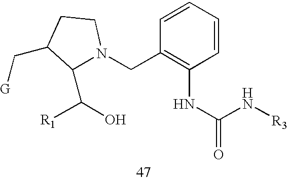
C1(C(O)[R1])N(CC2=C(NC(=O)N[R3])C=CC=C2)CCC1C[G]
